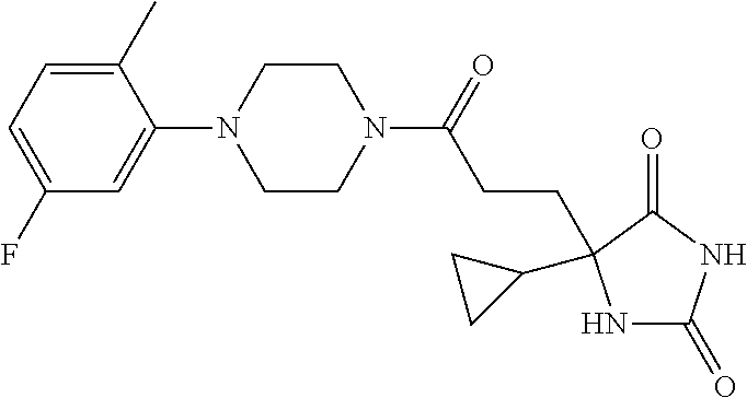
C1(C)=CC=C(F)C=C1N1CCN(C(=O)CCC2(C3CC3)NC(=O)NC2=O)CC1
